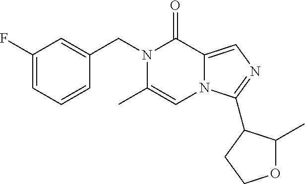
C1(F)=CC=CC(CN2C(C)=CN3C(=CN=C3C3C(C)OCC3)C2=O)=C1
